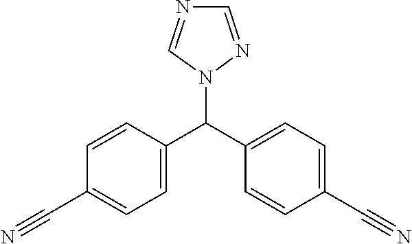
N1(C(C2=CC=C(C#N)C=C2)C2=CC=C(C#N)C=C2)N=CN=C1
